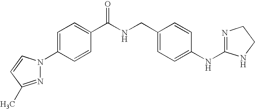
C1=C(N2N=C(C)C=C2)C=CC(C(NCC2=CC=C(NC3=NCCN3)C=C2)=O)=C1
